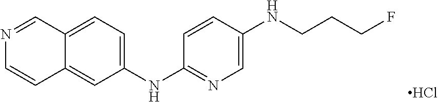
N1=CC2=CC=C(NC3=NC=C(NCCCF)C=C3)C=C2C=C1.Cl
